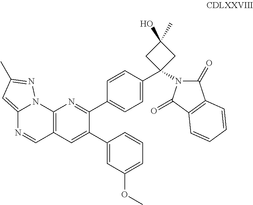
C12=CC(C)=NN1C1=C(C=N2)C=C(C2=CC(OC)=CC=C2)C(C2=CC=C(C3(N4C(=O)C5=C(C4=O)C=CC=C5)CC(C)(O)C3)C=C2)=N1
